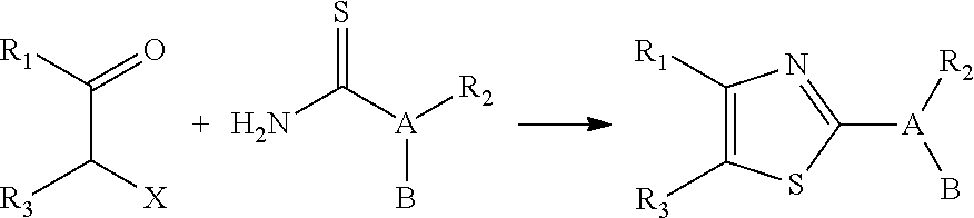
C(C([R1])=O)([R3])[X].C(=S)(N)[A](B)[R2].C1([A](B)[R2])=NC([R1])=C([R3])S1
